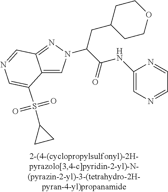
C12=CN(C(C(=O)NC3=CN=CC=N3)CC3CCOCC3)N=C1C=NC=C2S(=O)(=O)C1CC1
